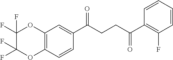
C12=C(C=CC(C(CCC(C3=C(F)C=CC=C3)=O)=O)=C1)OC(F)(F)C(F)(F)O2
